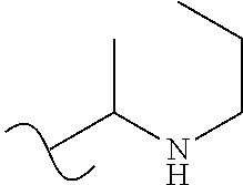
C(C)(NCCC)C
